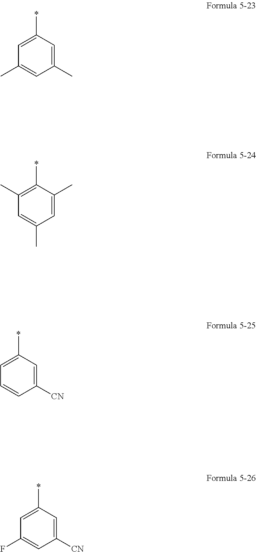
C1(*)=CC(C)=CC(C)=C1.C1(*)=C(C)C=C(C)C=C1C.C1(*)=CC=CC([CN])=C1.C1(*)=CC(F)=CC([CN])=C1
